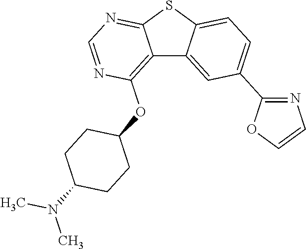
C12=C(OC3CCC(N(C)C)CC3)N=CN=C1SC1=CC=C(C3=NC=CO3)C=C21
